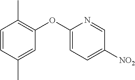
C1=CC(C)=CC(OC2=CC=C([NO2])C=N2)=C1C
